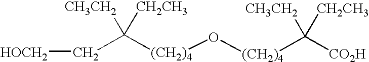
C(C([(CH2)4]O[(CH2)4]C([CO2H])([CH3CH2])[CH2CH3])([CH3CH2])[CH2CH3])[HOCH2]
